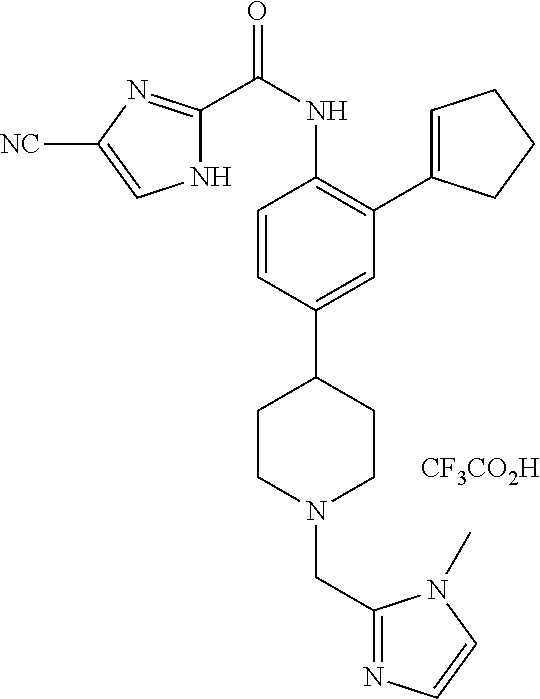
[CF3CO2H].N1C(C(NC2=C(C3=CCCC3)C=C(C3CCN(CC4=NC=CN4C)CC3)C=C2)=O)=NC([NC])=C1
